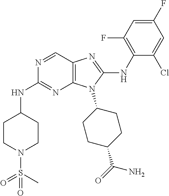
N1=CC2=C(N=C1NC1CCN(S(C)(=O)=O)CC1)N(C1CCC(C(=O)N)CC1)C(NC1=C(F)C=C(F)C=C1Cl)=N2
